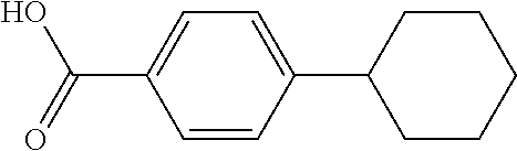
C1=CC(C2CCCCC2)=CC=C1C(=O)O
